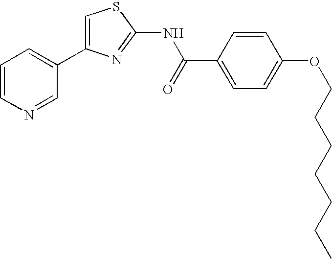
C1=C(C2=CC=CN=C2)N=C(NC(C2=CC=C(OCCCCCCC)C=C2)=O)S1
